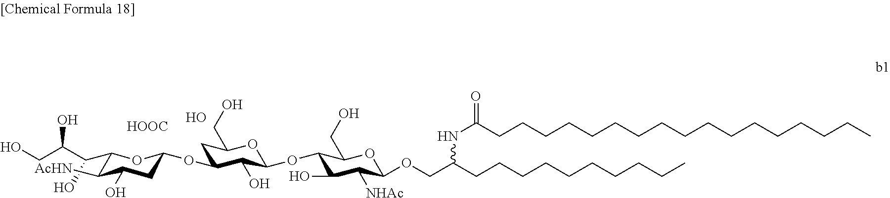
C1(C(C(CO)O)O)C([AcHN])C(O)CC(OC2CC(CO)OC(OC3C(O)C([NHAc])C(OCC(CCCCCCCCCC)NC(=O)CCCCCCCCCCCCCCCCC)OC3CO)C2O)O1.[HOOC].O
